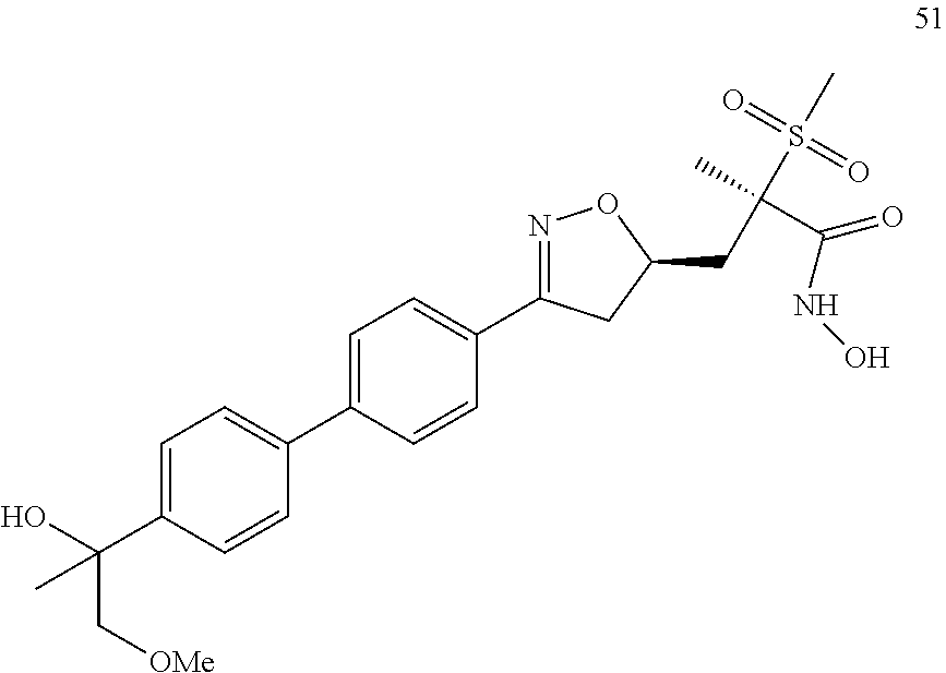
C1=C(C(O)(C[OMe])C)C=CC(C2=CC=C(C3=NOC(CC(C)(S(=O)(=O)C)C(NO)=O)C3)C=C2)=C1
